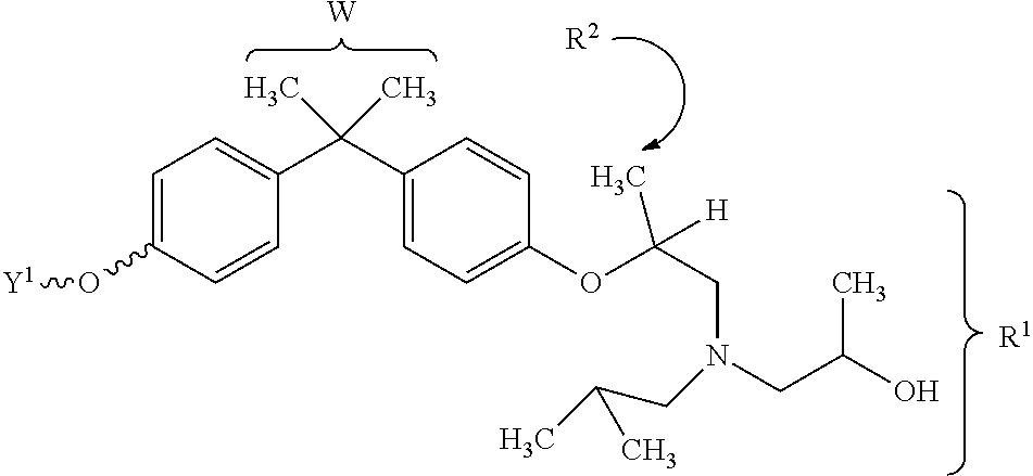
C1=C(O[Y1])C=CC(C(C2=CC=C(OC(CN(CC(C)O)CC(C)C)(C)[H])C=C2)(C)C)=C1.[W].[R1].[R2]
